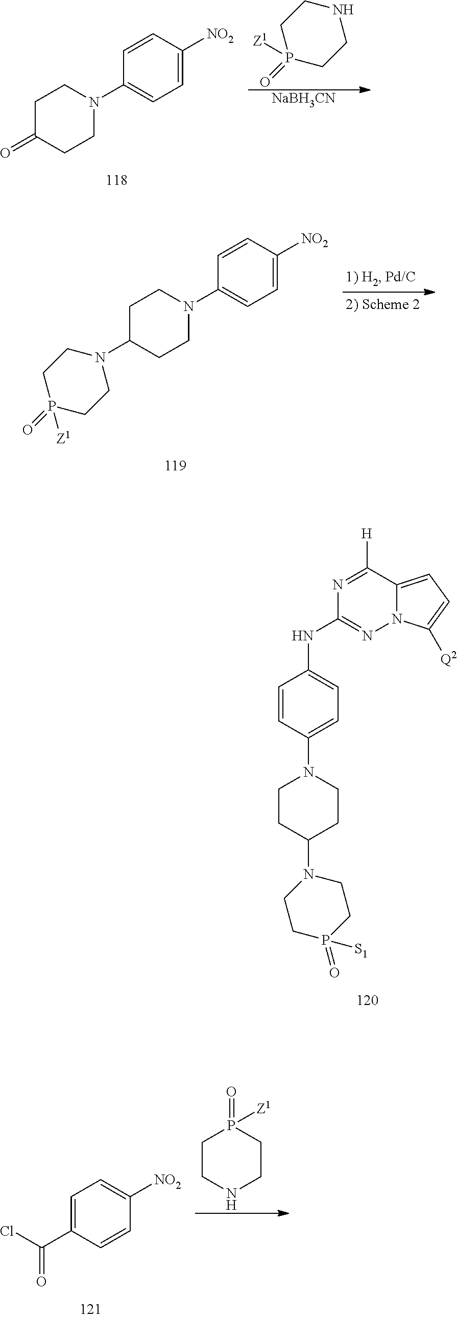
N1=C([H])C2=CC=C([Q2])N2N=C1NC1=CC=C(N2CCC(N3CCP(=O)([S1])CC3)CC2)C=C1.C1=C([NO2])C=CC(N2CCC(=O)CC2)=C1.C1P(=O)([Z1])CCNC1.[NaBH3CN].C1=C([NO2])C=CC(N2CCC(N3CCP(=O)([Z1])CC3)CC2)=C1.C1=C(C(Cl)=O)C=CC([NO2])=C1.C1CNCCP1(=O)[Z1]
